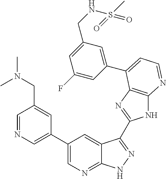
C1=NC=C(C2=CN=C3C(=C2)C(C2=NC4=C(N2)N=CC=C4C2=CC(CNS(C)(=O)=O)=CC(F)=C2)=NN3)C=C1CN(C)C
